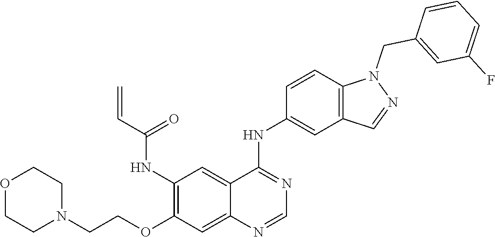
C1(NC(C=C)=O)=C(OCCN2CCOCC2)C=C2C(=C1)C(NC1=CC3=C(C=C1)N(CC1=CC(F)=CC=C1)N=C3)=NC=N2
